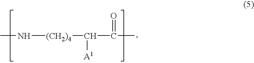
N([(CH2)4]C(C(C)=O)[A1])C
